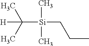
CC(C)([H])[Si](CCC)(C)C
